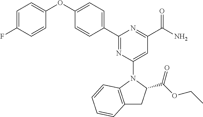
C1(C2=CC=C(OC3=CC=C(F)C=C3)C=C2)=NC(N2C3=C(CC2C(OCC)=O)C=CC=C3)=CC(C(=O)N)=N1
